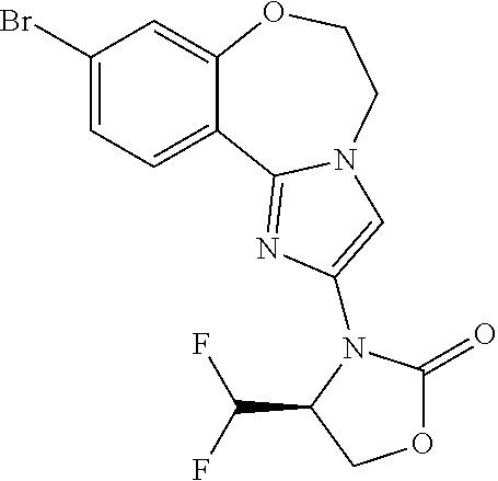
C1(Br)=CC=C2C(=C1)OCCN1C2=NC(N2C(=O)OCC2C(F)F)=C1
